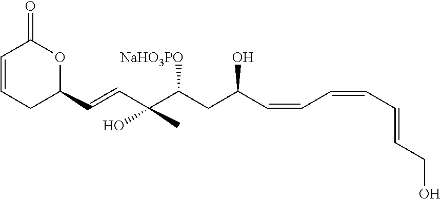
C1=CCC(C=CC(C(CC(C=CC=CC=CCO)O)[NaHO3PO])(O)C)OC1=O
